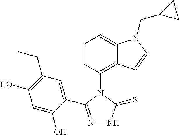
C1=CC(N2C(C3=CC(CC)=C(O)C=C3O)=NNC2=S)=C2C(=C1)N(CC1CC1)C=C2
